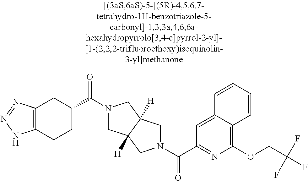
C(C1=NC(OCC(F)(F)F)=C2C(=C1)C=CC=C2)(=O)N1CC2([H])CN(C(=O)C3CC4=C(CC3)NN=N4)CC2([H])C1
